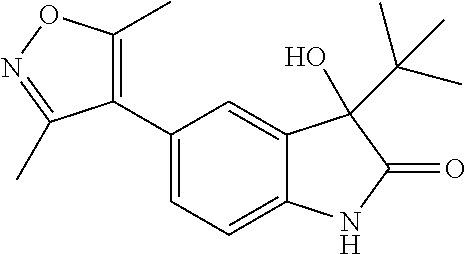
C1(C2=CC=C3C(=C2)C(C(C)(C)C)(O)C(=O)N3)=C(C)ON=C1C
